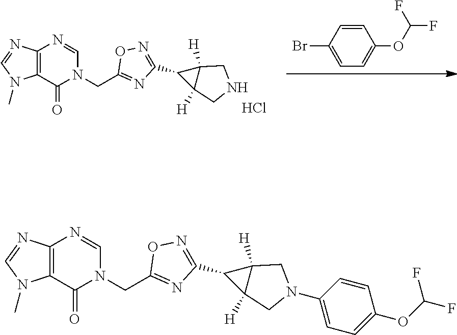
C12([H])C(C3=NOC(CN4C(=O)C5=C(N=CN5C)N=C4)=N3)C1([H])CNC2.Cl.C1=CC(OC(F)F)=CC=C1Br.C12([H])C(C3=NOC(CN4C(=O)C5=C(N=CN5C)N=C4)=N3)C1([H])CN(C1=CC=C(OC(F)F)C=C1)C2
